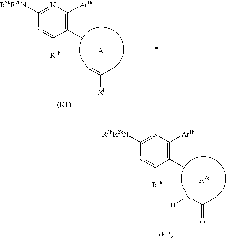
N(C(C)=O)[H].CC1=C([Ar1k])N=C([R3kR2kN])N=C1[R4k].[Ak].[(K2)].N=C(C)[Xk].CC1=C([Ar1k])N=C([R3kR2kN])N=C1[R4k].[Ak].[(K1)]
